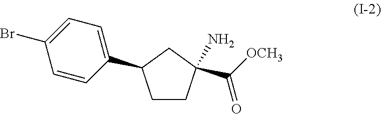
C1CC(N)(C([OCH3])=O)CC1C1=CC=C(Br)C=C1
